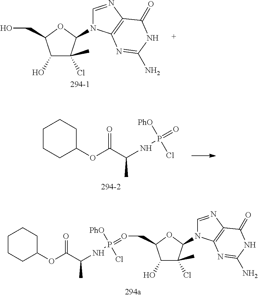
C1(O)C(Cl)(C)C(N2C=NC3=C2N=C(N)NC3=O)OC1CO.C1CCC(OC(C(NP(=O)([PhO])Cl)C)=O)CC1.C1CCC(OC(C(NP([PhO])(Cl)=OCC2C(O)C(Cl)(C)C(N3C=NC4=C3N=C(N)NC4=O)O2)C)=O)CC1
